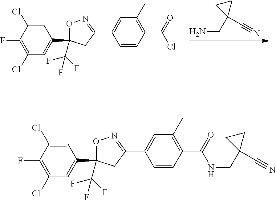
C1=CC(C(=O)Cl)=C(C)C=C1C1=NOC(C(F)(F)F)(C2=CC(Cl)=C(F)C(Cl)=C2)C1.C1CC1(CN)C#N.C1=CC(C(=O)NCC2(C#N)CC2)=C(C)C=C1C1=NOC(C(F)(F)F)(C2=CC(Cl)=C(F)C(Cl)=C2)C1
